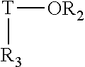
[T]([OR2])[R3]
